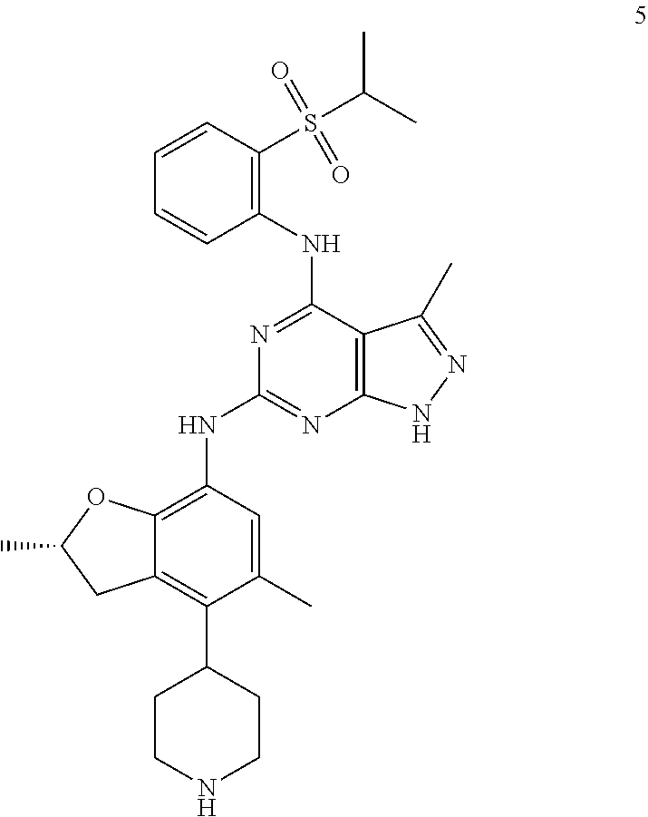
C1(C)=CC(NC2=NC3=C(C(NC4=C(S(C(C)C)(=O)=O)C=CC=C4)=N2)C(C)=NN3)=C2C(=C1C1CCNCC1)CC(C)O2
